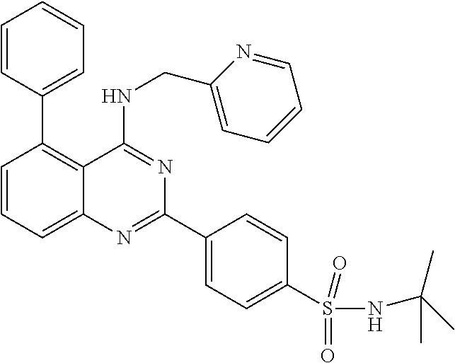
C1=CC(C2=C3C(=CC=C2)N=C(C2=CC=C(S(NC(C)(C)C)(=O)=O)C=C2)N=C3NCC2=CC=CC=N2)=CC=C1
